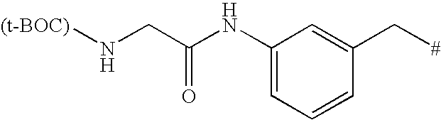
C1(NC(CN[(t-BOC)])=O)=CC=CC(C[#])=C1
